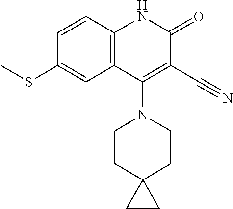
C1=CC2=C(C=C1SC)C(N1CCC3(CC1)CC3)=C(C#N)C(=O)N2
